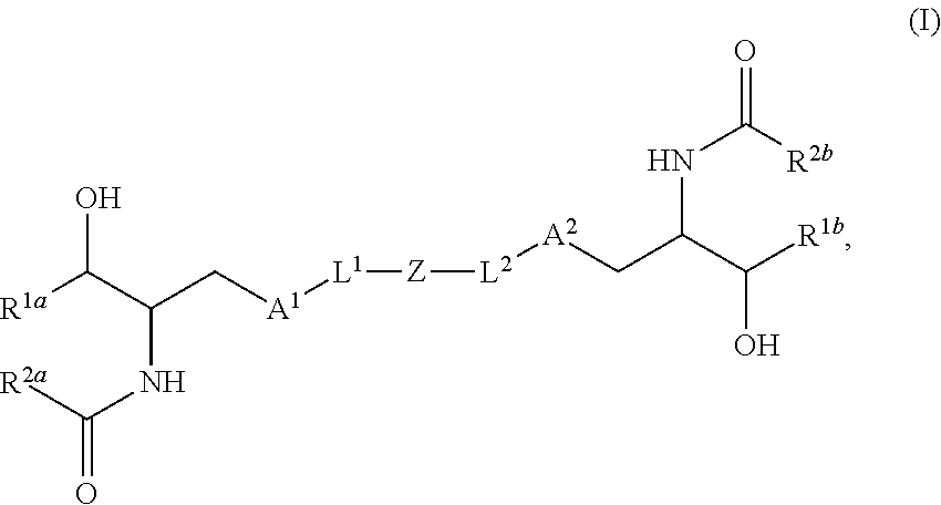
[R1a]C(C(NC([R2a])=O)C[A1][L1][Z][L2][A2]CC(NC([R2b])=O)C([R1b])O)O
